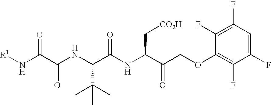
[R1]NC(C(NC(C(NC(C(COC1=C(F)C(F)=CC(F)=C1F)=O)C[CO2H])=O)C(C)(C)C)=O)=O
